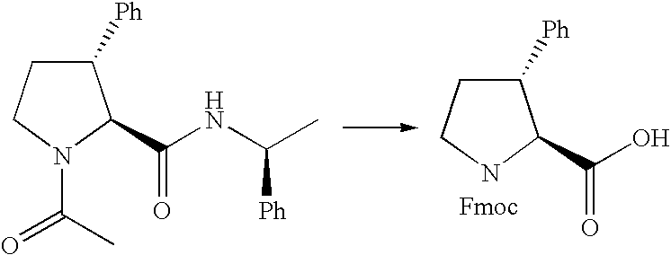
C1([Ph])CCN(C(C)=O)C1C(=O)NC(C)[Ph].C1([Ph])CCNC1C(O)=O
